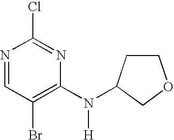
N1=CC(Br)=C(N([H])C2CCOC2)N=C1Cl
